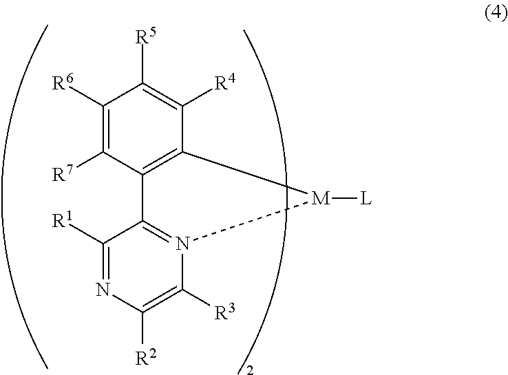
C1([R1])=NC([R2])=C([R3])N2=C1C1=C(C([R4])=C([R5])C([R6])=C1[R7])[M]2[L]
